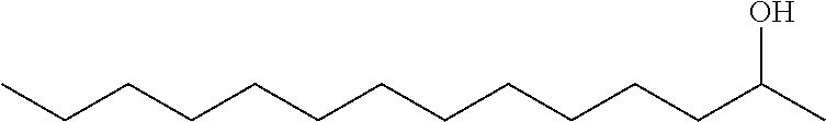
C(CC(C)O)CCCCCCCCCC
